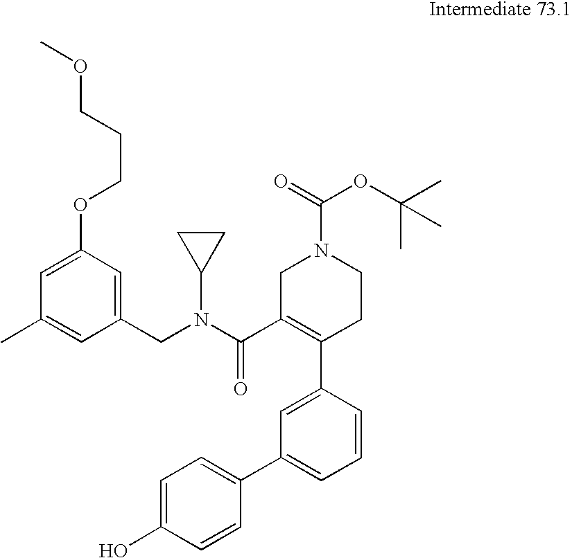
C1=C(OCCCOC)C=C(CN(C(C2=C(C3=CC(C4=CC=C(O)C=C4)=CC=C3)CCN(C(=O)OC(C)(C)C)C2)=O)C2CC2)C=C1C
